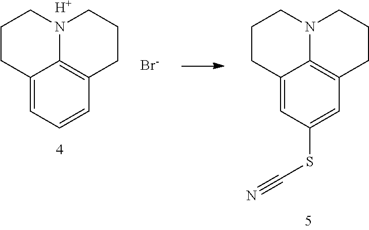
C1CC2=CC=CC3=C2N(C1)CCC3.[H].[Br-].C1CC2=CC(SC#N)=CC3=C2N(C1)CCC3
